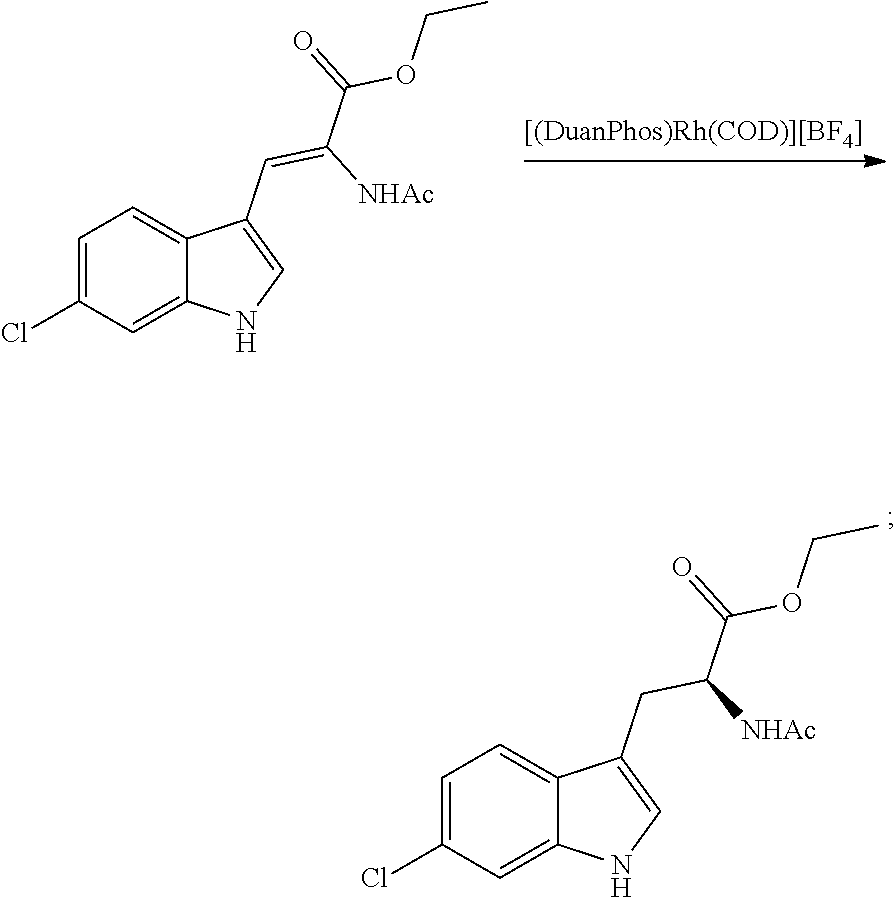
C1=C(Cl)C=C2C(=C1)C(C=C(C(=O)OCC)[NHAc])=CN2.C1=C(Cl)C=C2C(=C1)C(CC(C(=O)OCC)[NHAc])=CN2
